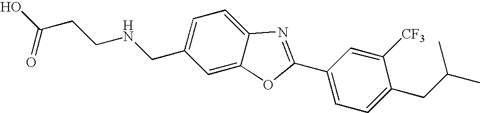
OC(CCNCC1=CC=C2C(=C1)OC(C1=CC=C(CC(C)C)C([CF3])=C1)=N2)=O
